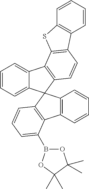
C1=CC=C2C(=C1)C1=C(C=CC3=C1SC1=C3C=CC=C1)C21C2=C(C=CC=C2)C2=C1C=CC=C2B1OC(C)(C)C(C)(C)O1
